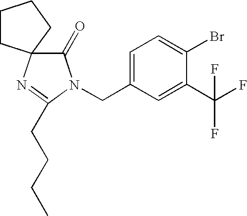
C1=C(CN2C(=O)C3(N=C2CCCC)CCCC3)C=C(C(F)(F)F)C(Br)=C1
